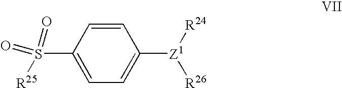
C1=CC(S([R25])(=O)=O)=CC=C1[Z1]([R24])[R26]
